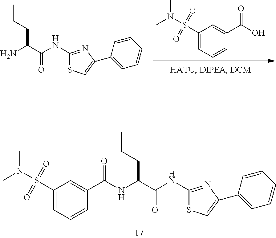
C1(S(N(C)C)(=O)=O)=CC=CC(C(=O)O)=C1.C1(NC(=O)C(N)CCC)=NC(C2=CC=CC=C2)=CS1.C(=O)(NC(C(NC1=NC(C2=CC=CC=C2)=CS1)=O)CCC)C1=CC(S(N(C)C)(=O)=O)=CC=C1
